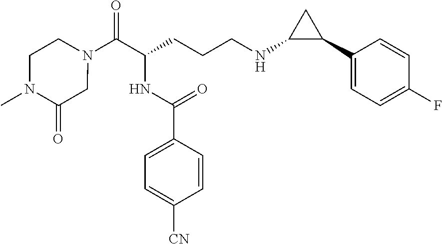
N1(C(C(CCCNC2C(C3=CC=C(F)C=C3)C2)NC(C2=CC=C([CN])C=C2)=O)=O)CCN(C)C(=O)C1
